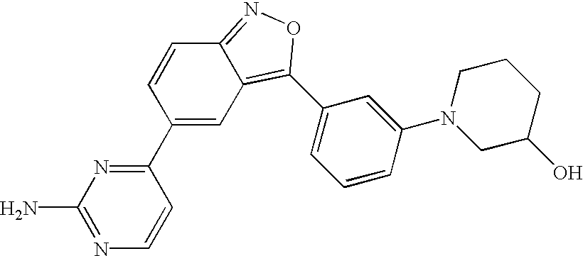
C1(C2=NC(N)=NC=C2)=CC2=C(C3=CC=CC(N4CC(O)CCC4)=C3)ON=C2C=C1
